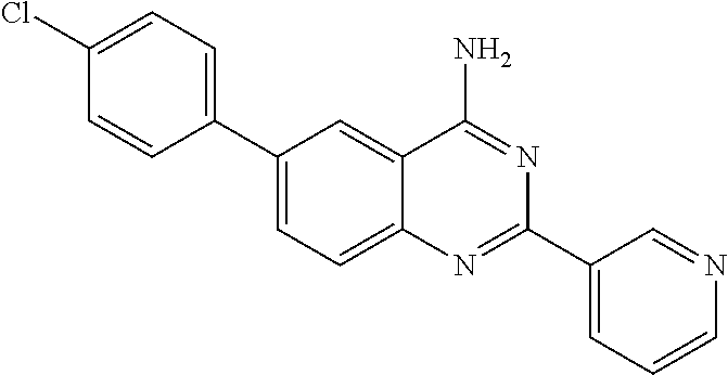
C1(C2=CC=C(Cl)C=C2)=CC=C2C(=C1)C(N)=NC(C1=CC=CN=C1)=N2
